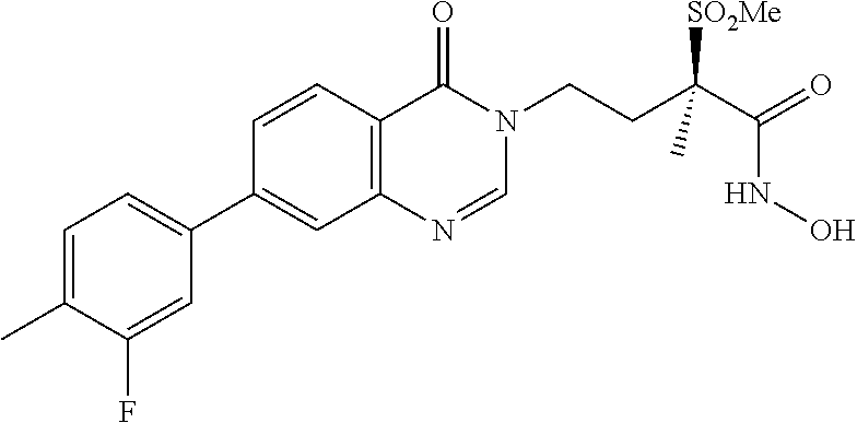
C1=NC2=C(C=CC(C3=CC=C(C)C(F)=C3)=C2)C(=O)N1CCC(C(=O)NO)([SO2Me])C
